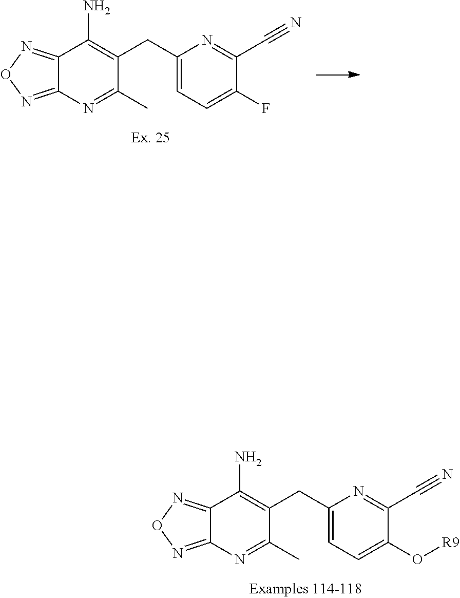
C12=NON=C1N=C(C)C(CC1=CC=C(F)C(C#N)=N1)=C2N.C12=NON=C1N=C(C)C(CC1=CC=C(O[R9])C(C#N)=N1)=C2N
